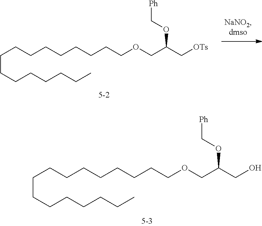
C(CCCCC)CCCCCCCCCCOCC(CO)OC[Ph].C(CCCCC)CCCCCCCCCCOCC(C[OTs])OC[Ph]
